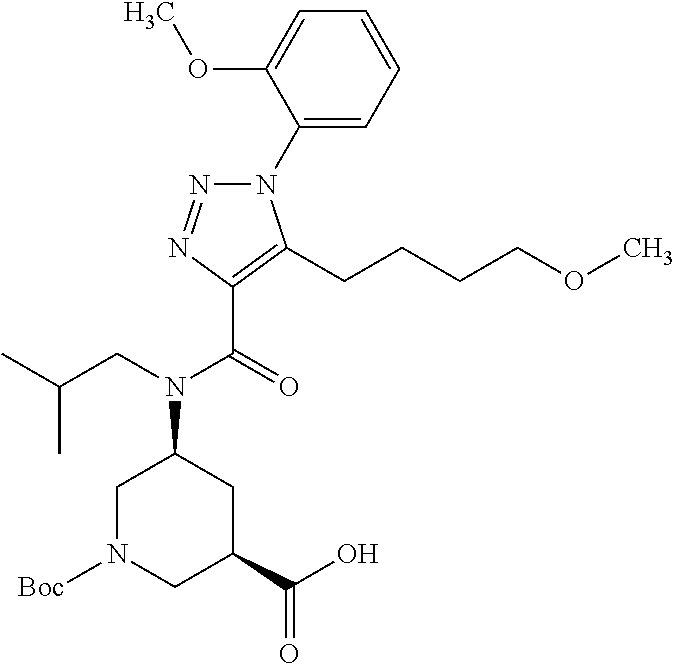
C1(N2N=NC(C(=O)N(CC(C)C)C3CN([Boc])CC(C(O)=O)C3)=C2CCCCOC)=CC=CC=C1OC
